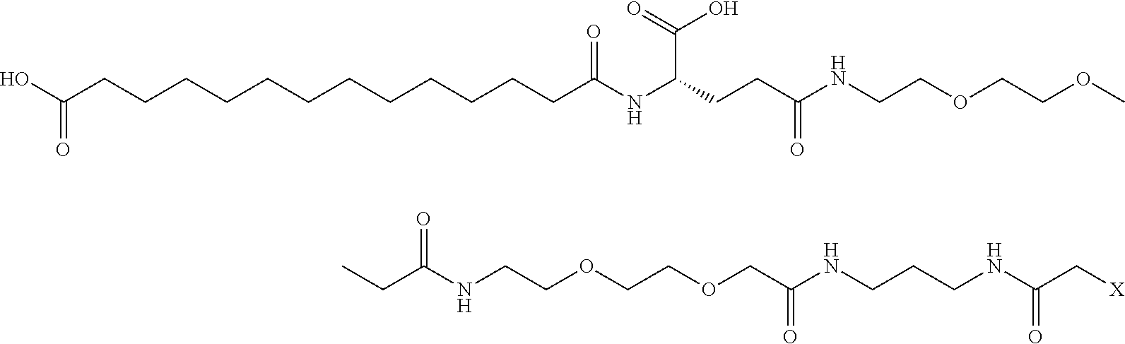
OC(CCCCCCCCCCCCC(NC(CCC(NCCOCCOC)=O)C(=O)O)=O)=O.C(C(NCCOCCOCC(NCCCNC(C[X])=O)=O)=O)C
